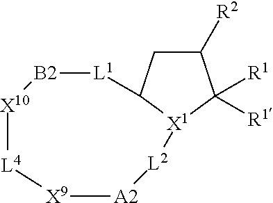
C1([R2])CC2[X1](C1([R1])[R1])[L2][A2][X9][L4][X10][B2][L1]2
